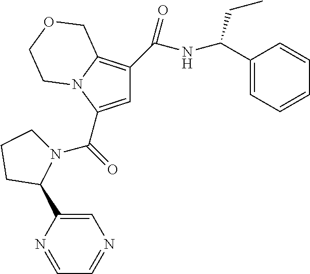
C1=C(C(=O)N2CCCC2C2=CN=CC=N2)N2C(=C1C(NC(C1=CC=CC=C1)CC)=O)COCC2
